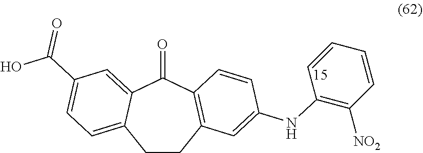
C1(=O)C2=CC(C(=O)O)=CC=C2CCC2=C1C=CC(NC1=C([NO2])C=CC=C1)=C2
